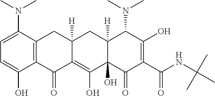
C1=C(N(C)C)C2=C(C(O)=C1)C(=O)C1=C(O)C3(O)C([H])(CC1([H])C2)C(N(C)C)C(O)=C(C(NC(C)(C)C)=O)C3=O
